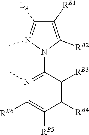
[LA]C1=N(C)N(C2=N(C)C([RB6])=C([RB5])C([RB4])=C2[RB3])C([RB2])=C1[RB1]
